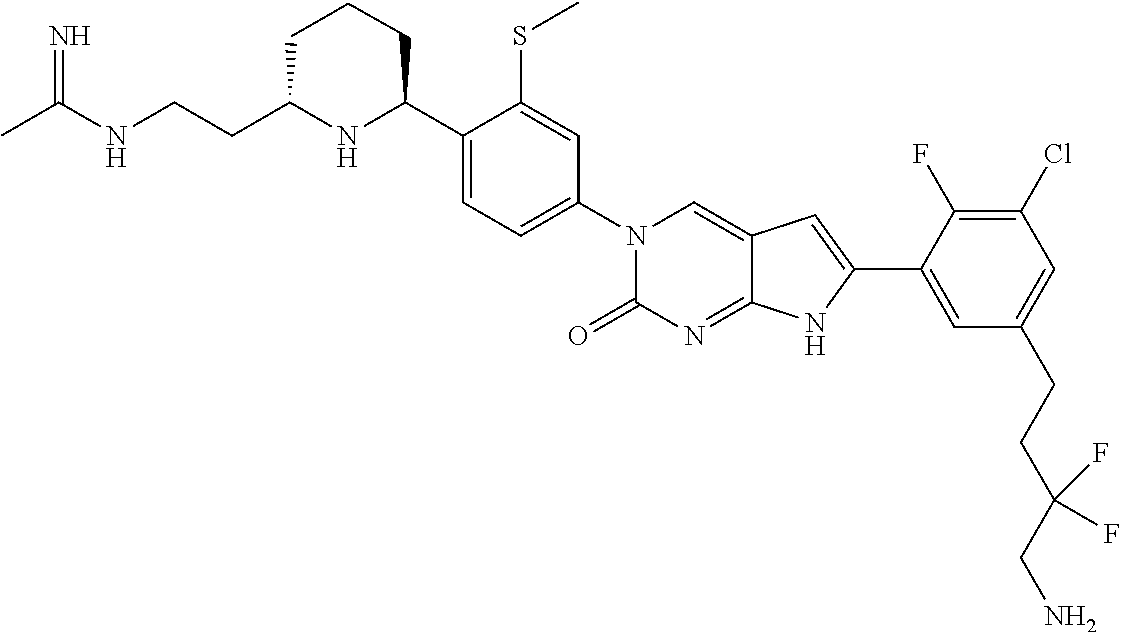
CC(NCCC1NC(C2=CC=C(N3C(=O)N=C4C(=C3)C=C(C3=CC(CCC(CN)(F)F)=CC(Cl)=C3F)N4)C=C2SC)CCC1)=N
